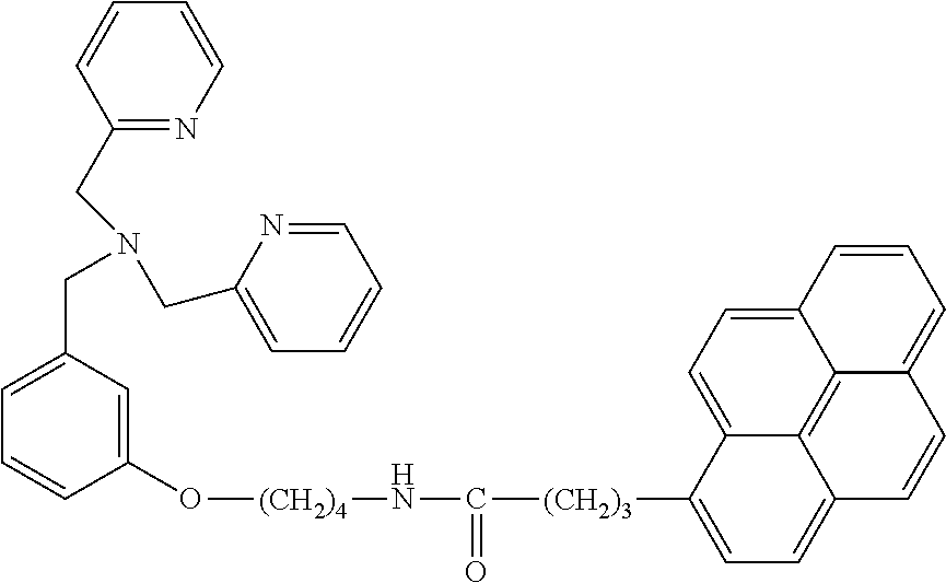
C1=C(CN(CC2=CC=CC=N2)CC2=NC=CC=C2)C=C(O[(CH2)4]NC([(CH2)3]C2=CC=C3C4=C5C(=CC=C24)C=CC=C5C=C3)=O)C=C1
